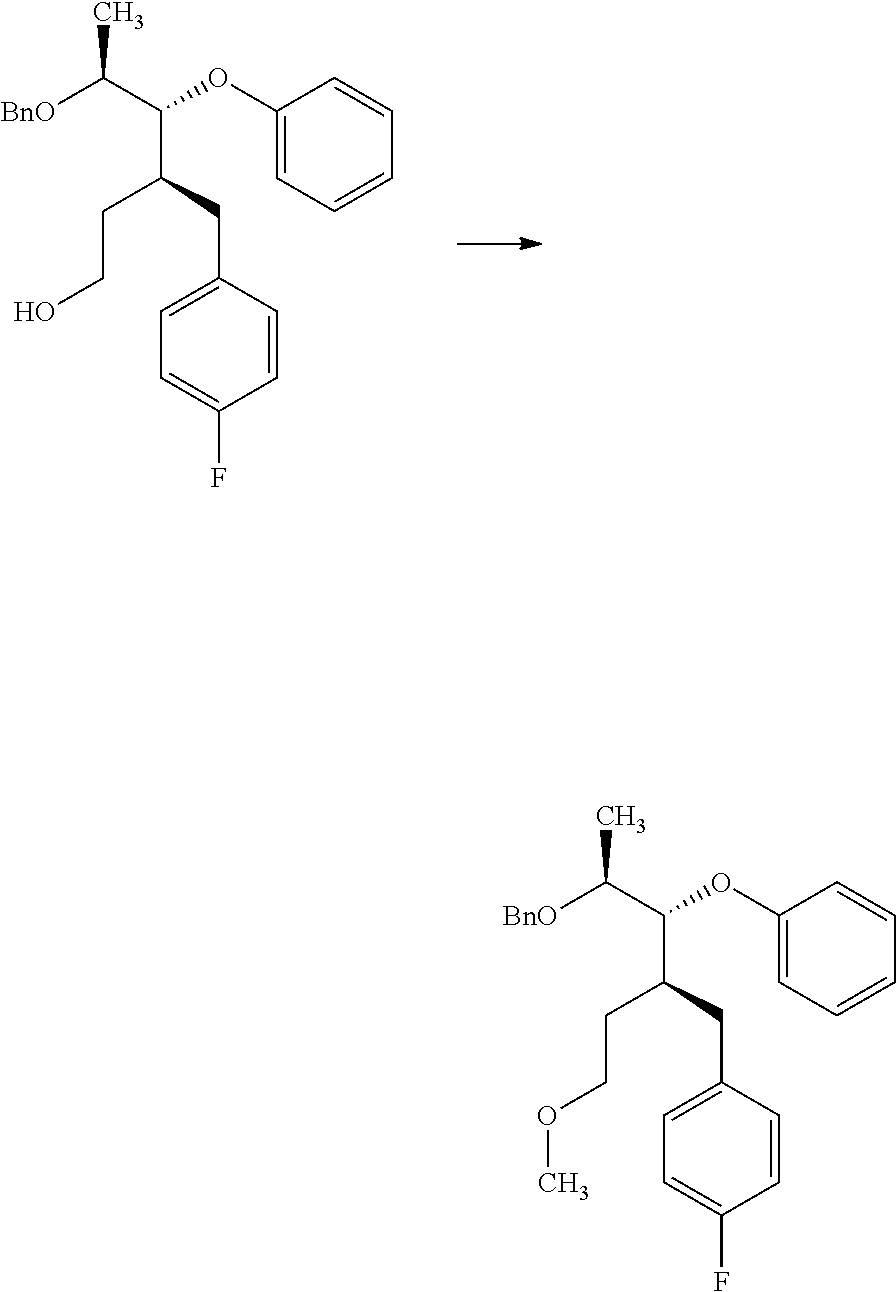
C1=CC(CC(C(C([BnO])C)OC2=CC=CC=C2)CCO)=CC=C1F.C1=CC(CC(C(C([BnO])C)OC2=CC=CC=C2)CCOC)=CC=C1F
